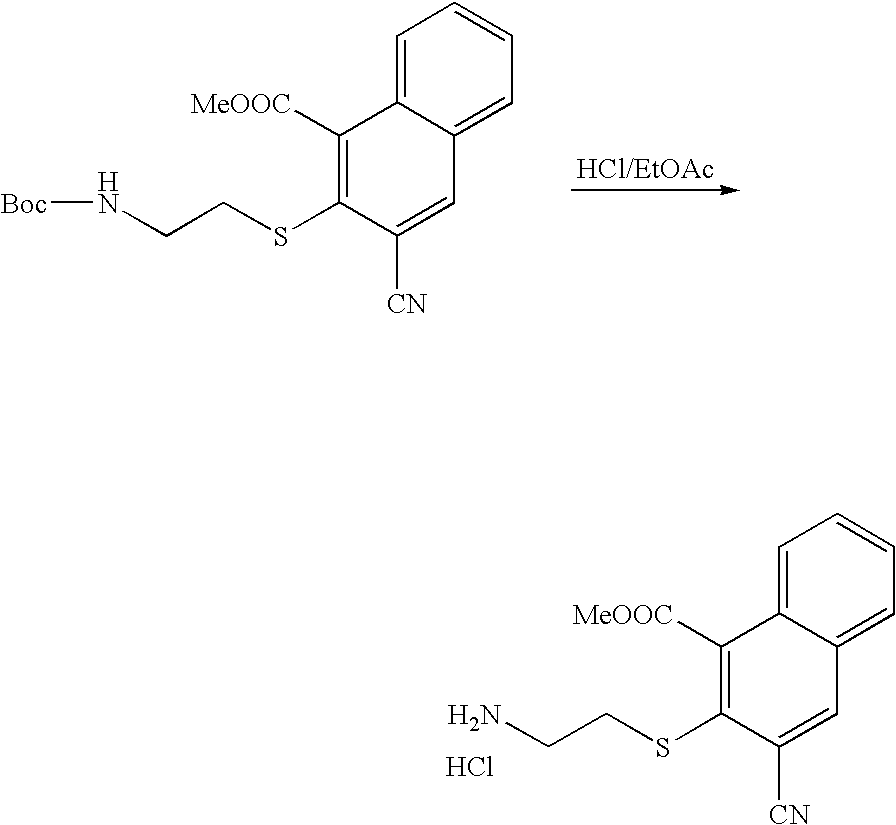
C1=C2C(=CC=C1)C=C([CN])C(SCCN[Boc])=C2[MeOOC].C1=C2C(=CC=C1)C=C([CN])C(SCCN)=C2[MeOOC].Cl
